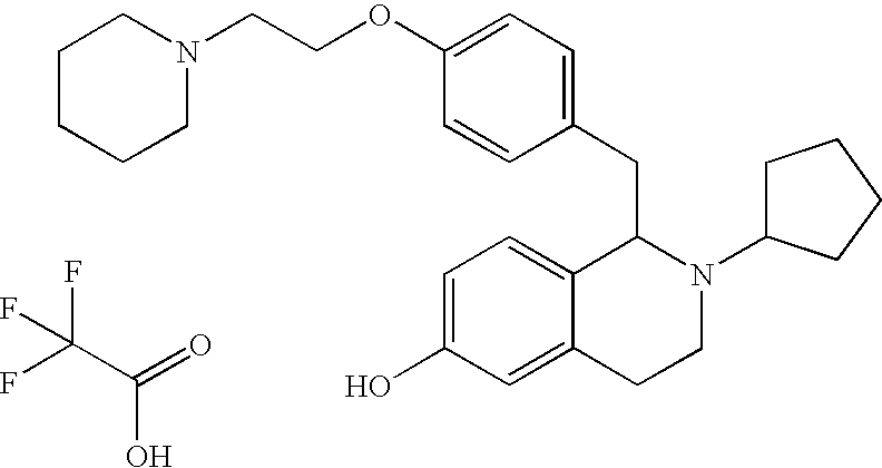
FC(C(=O)O)(F)F.C1=C(OCCN2CCCCC2)C=CC(CC2C3=CC=C(O)C=C3CCN2C2CCCC2)=C1
